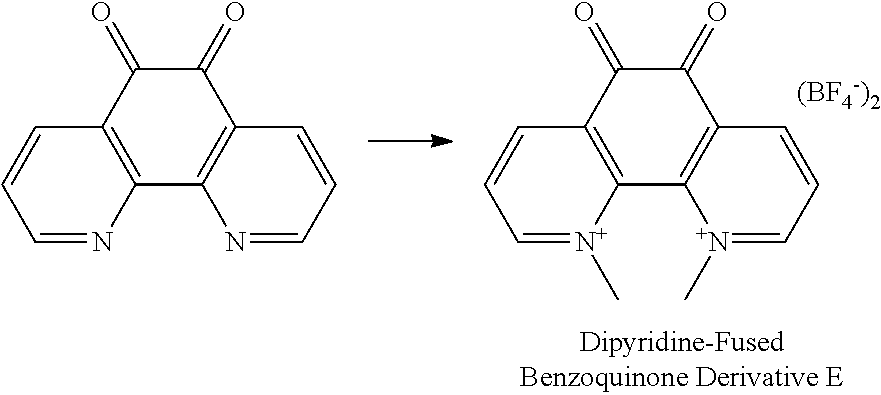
C1(=O)C2=C(C3=C(C1=O)C=CC=[N+]3C)[N+](C)=CC=C2.[(BF4-)2].C1(=O)C2=C(C3=C(C1=O)C=CC=N3)N=CC=C2
